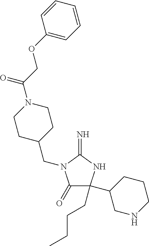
C1(=O)C(CCCC)(C2CNCCC2)NC(=N)N1CC1CCN(C(COC2=CC=CC=C2)=O)CC1
